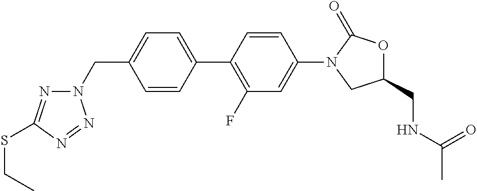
C1(CN2N=C(SCC)N=N2)=CC=C(C2=C(F)C=C(N3CC(CNC(C)=O)OC3=O)C=C2)C=C1
